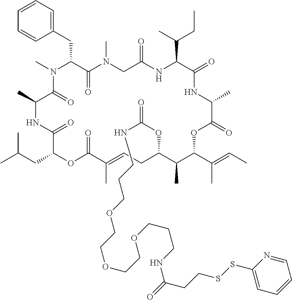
CN1C(CC2=CC=CC=C2)C(=O)N(C)CC(=O)NC(C(C)CC)C(=O)NC(C)C(=O)OC(C(C)=CC)C(C)C(OC(=O)NCCCOCCOCCOCCCNC(=O)CCSSC2=CC=CC=N2)CC=C(C)C(=O)OC(CC(C)C)C(=O)NC(C)C1=O
